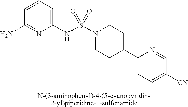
C1=CC=C(NS(N2CCC(C3=CC=C([CN])C=N3)CC2)(=O)=O)N=C1N
